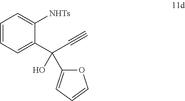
C1=CC=C(C(C#C)(O)C2=CC=CO2)C([NHTs])=C1
